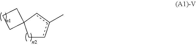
C1cc(C)cC12CCC2
